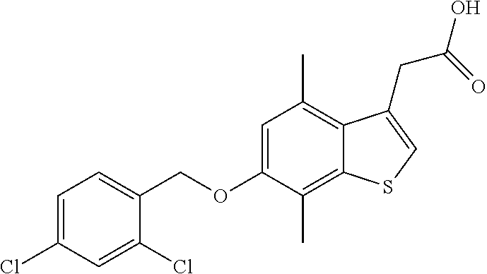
C(OC1=CC(C)=C2C(=C1C)SC=C2CC(O)=O)C1=CC=C(Cl)C=C1Cl
